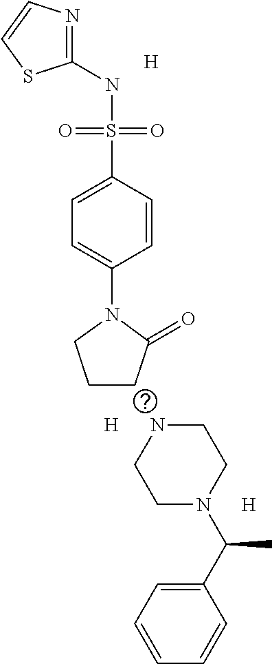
[H].C1(NS(C2=CC=C(N3CCCC3=O)C=C2)(=O)=O)=NC=CS1.[H].[H].N1CCN(C(C2=CC=CC=C2)C)CC1
